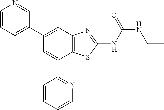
C1(C2=CC3=C(C(C4=NC=CC=C4)=C2)SC(NC(NCC)=O)=N3)=CC=CN=C1
